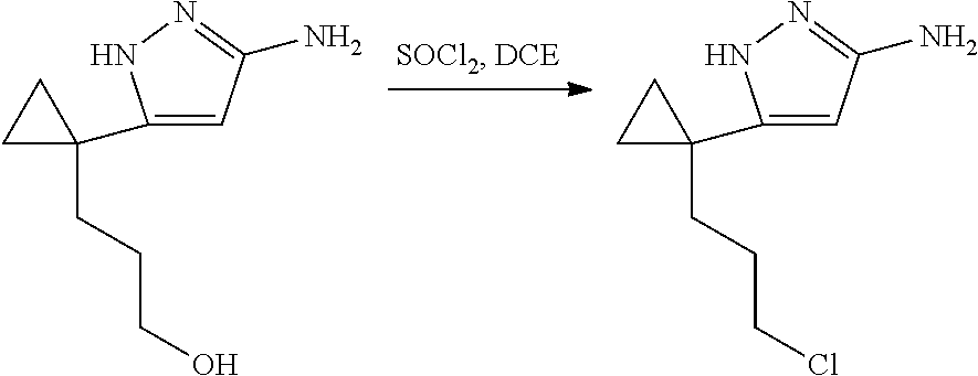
C1(CCCO)(C2=CC(N)=NN2)CC1.C1(CCCCl)(C2=CC(N)=NN2)CC1
